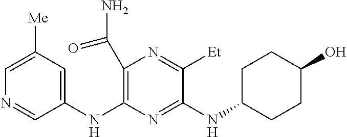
N(C1=NC(NC2=CC([Me])=CN=C2)=C(C(N)=O)N=C1[Et])C1CCC(O)CC1
